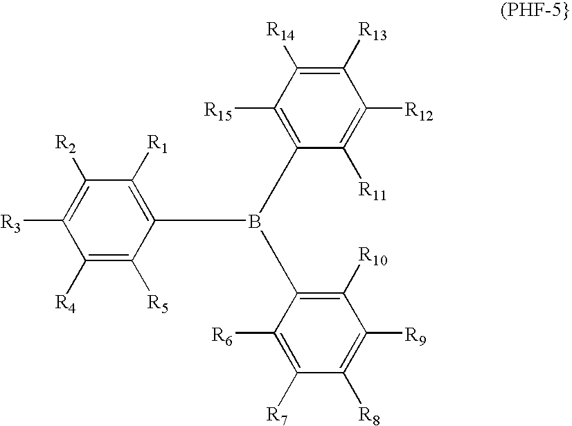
C1([R4])=C([R5])C(B(C2=C([R15])C([R14])=C([R13])C([R12])=C2[R11])C2=C([R10])C([R9])=C([R8])C([R7])=C2[R6])=C([R1])C([R2])=C1[R3]
